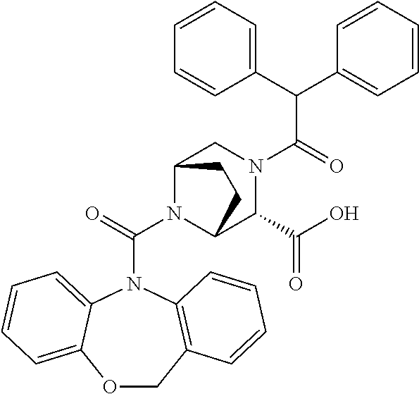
C(C(=O)N1CC2N(C(=O)N3C4=CC=CC=C4OCC4=C3C=CC=C4)C(C1C(O)=O)CC2)(C1=CC=CC=C1)C1=CC=CC=C1
